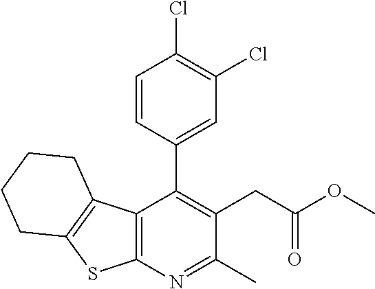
C12=C(N=C(C)C(CC(OC)=O)=C1C1=CC(Cl)=C(Cl)C=C1)SC1=C2CCCC1
